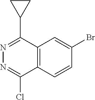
C12=C(C=CC(Br)=C1)C(Cl)=NN=C2C1CC1
